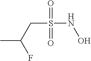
C(S(NO)(=O)=O)C(C)F
